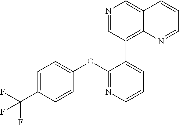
C1=C(C(F)(F)F)C=CC(OC2=NC=CC=C2C2=C3C(=CN=C2)C=CC=N3)=C1
